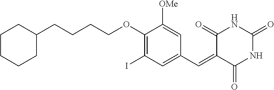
C1CCCC(CCCCOC2=C(I)C=C(C=C3C(=O)NC(=O)NC3=O)C=C2[OMe])C1
